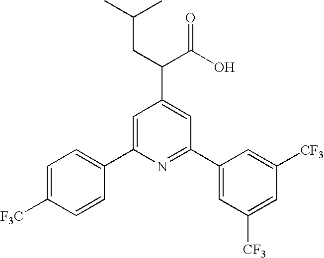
C1=C(C2=CC=C([F3C])C=C2)N=C(C2=CC([CF3])=CC([CF3])=C2)C=C1C(C(O)=O)CC(C)C
